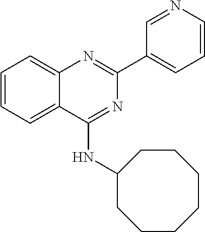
C1=CC=C2C(=C1)N=C(C1=CC=CN=C1)N=C2NC1CCCCCCC1
